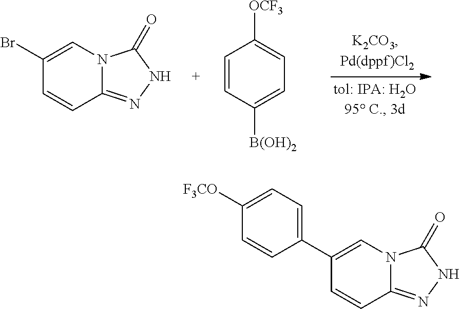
C1(Br)=CN2C(=NNC2=O)C=C1.C1=CC([B(OH)2])=CC=C1[OCF3].C1(C2=CC=C([F3CO])C=C2)=CN2C(=NNC2=O)C=C1
